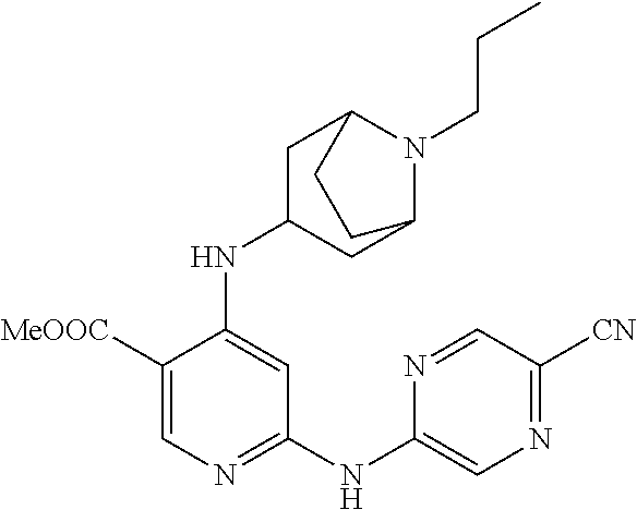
C1C(NC2=CC(NC3=CN=C([CN])C=N3)=NC=C2[MeOOC])CC2N(CCC)C1CC2
